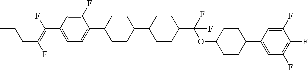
C1=C(F)C(C2CCC(C3CCC(C(OC4CCC(C5=CC(F)=C(F)C(F)=C5)CC4)(F)F)CC3)CC2)=CC=C1C(=C(F)CCC)F
